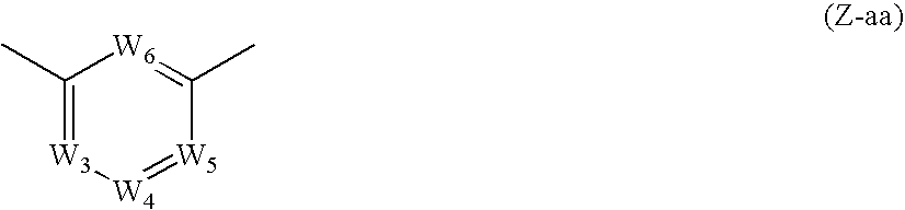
C1(C)=[W3][W4]=[W5]C(C)=[W6]1
